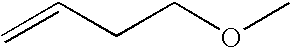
C=CCCOC
